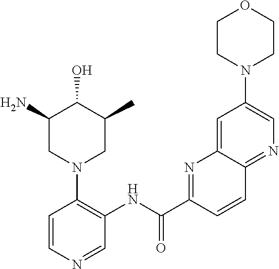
C1=CN=CC(NC(C2=NC3=CC(N4CCOCC4)=CN=C3C=C2)=O)=C1N1CC(C)C(O)C(N)C1
